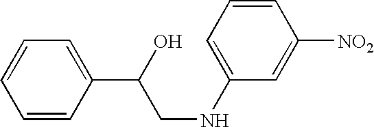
C1=CC=CC(C(O)CNC2=CC=CC([NO2])=C2)=C1
